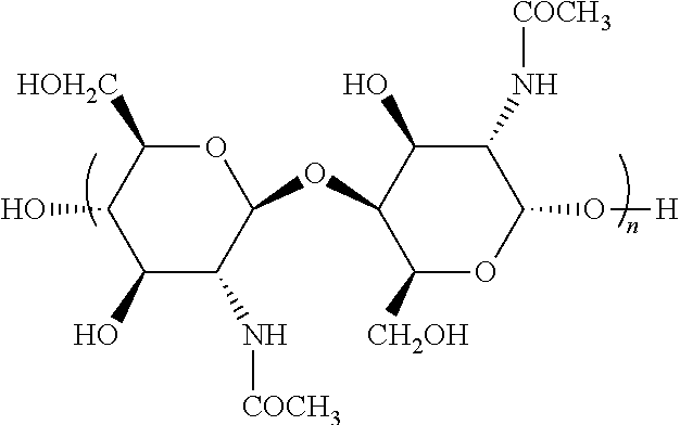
C1(O)C(O)C(N[COCH3])C(OC2C([CH2OH])OC(O[H])C(N[COCH3])C2O)OC1[HOH2C]
